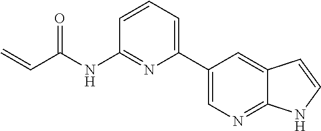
C=CC(NC1=NC(C2=CN=C3C(=C2)C=CN3)=CC=C1)=O
